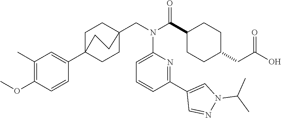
C1(C(N(CC23CCC(C4=CC(C)=C(OC)C=C4)(CC2)CC3)C2=CC=CC(C3=CN(C(C)C)N=C3)=N2)=O)CCC(CC(O)=O)CC1
